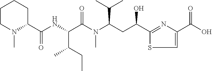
CCC(C(C(N(C)C(CC(C1=NC(C(=O)O)=CS1)O)C(C)C)=O)NC(=O)C1CCCCN1C)C
